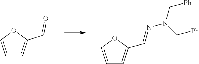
C1=COC(C=O)=C1.C1=COC(C=NN(C[Ph])C[Ph])=C1
